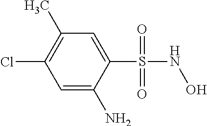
C1=C(N)C(S(NO)(=O)=O)=CC(C)=C1Cl
